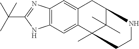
C12=C(C=C3C(=C1)CC1C(C)(C)C3(C)CCN1)NC(C(C)(C)C)=N2
